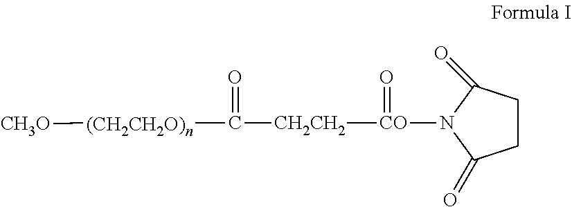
C1CC(=O)N([CO](=O)[CH2CH2]C(=O)[(CH2CH2O)n][CH3O])C1=O
